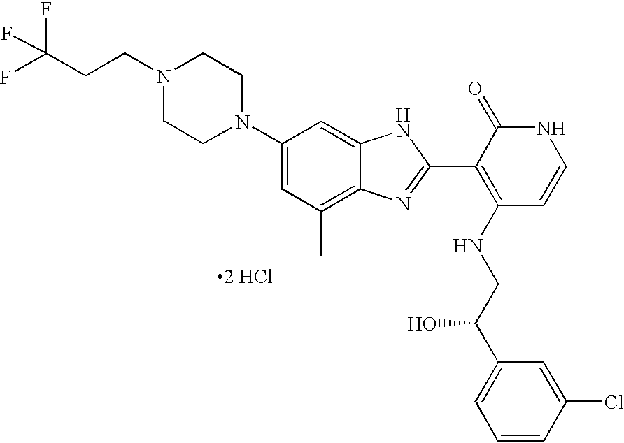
N1(CCC(F)(F)F)CCN(C2=CC(C)=C3C(=C2)NC(C2=C(NCC(C4=CC=CC(Cl)=C4)O)C=CNC2=O)=N3)CC1.[2 HCl]
